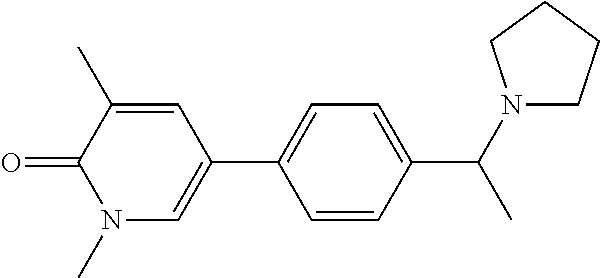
C1=CC(C(N2CCCC2)C)=CC=C1C1=CN(C)C(=O)C(C)=C1
